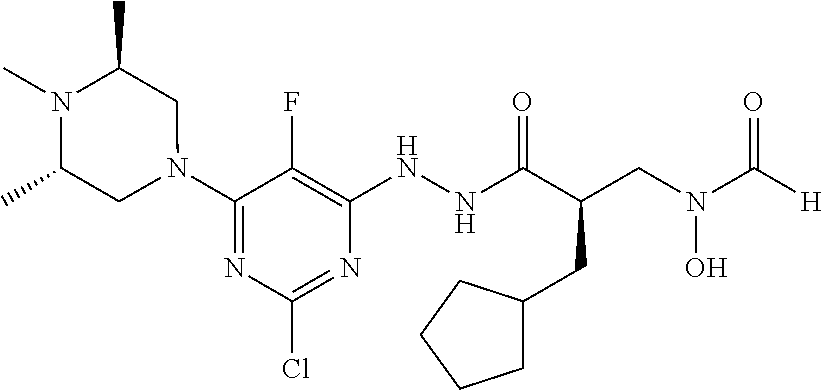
N1(C2=NC(Cl)=NC(NNC(C(CC3CCCC3)CN(O)C(=O)[H])=O)=C2F)CC(C)N(C)C(C)C1
